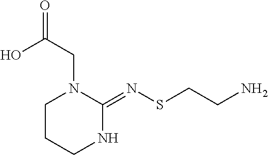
C1CCNC(=NSCCN)N1CC(O)=O
